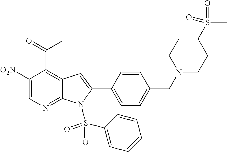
S(C1CCN(CC2=CC=C(C3=CC4=C(C(C)=O)C([O2N])=CN=C4N3S(=O)(=O)C3=CC=CC=C3)C=C2)CC1)(C)(=O)=O
